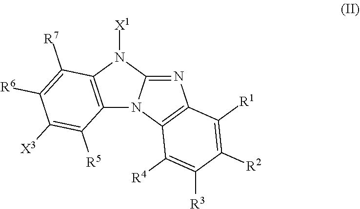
C12=C(N([X1])C3=NC4=C(N13)C([R4])=C([R3])C([R2])=C4[R1])C([R7])=C([R6])C([X3])=C2[R5]
